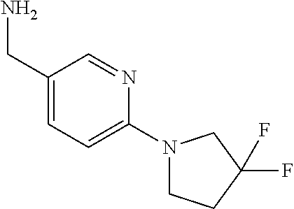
C1(CN)=CC=C(N2CCC(F)(F)C2)N=C1
